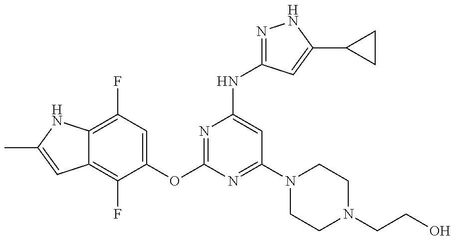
C12=C(F)C(OC3=NC(NC4=NNC(C5CC5)=C4)=CC(N4CCN(CCO)CC4)=N3)=CC(F)=C1NC(C)=C2
